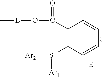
C1(C(O[L]C)=O)=C([S+]([Ar1])[Ar2])C=CC=C1
